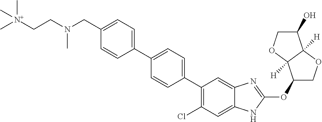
C(C1=CC=C(C2=CC=C(C3=C(Cl)C=C4C(=C3)N=C(OC3COC5([H])C3([H])OCC5O)N4)C=C2)C=C1)N(CC[N+](C)(C)C)C
